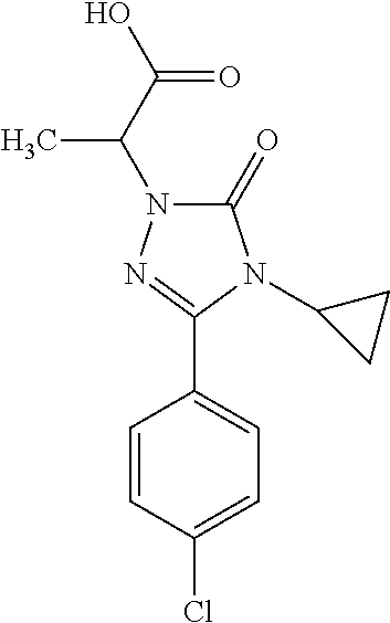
C1=CC(Cl)=CC=C1C1=NN(C(C(O)=O)C)C(=O)N1C1CC1
